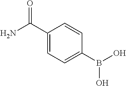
C1(C(N)=O)=CC=C(B(O)O)C=C1
